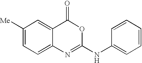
C1([Me])=CC=C2C(=C1)C(=O)OC(NC1=CC=CC=C1)=N2
